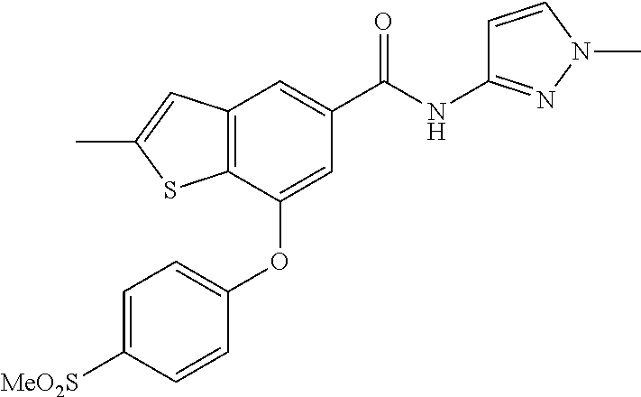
C12=C(C(OC3=CC=C([MeO2S])C=C3)=CC(C(NC3=NN(C)C=C3)=O)=C1)SC(C)=C2
